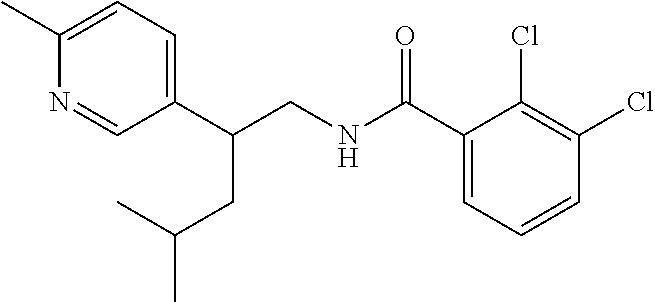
C1=C(C)N=CC(C(CNC(C2=CC=CC(Cl)=C2Cl)=O)CC(C)C)=C1
